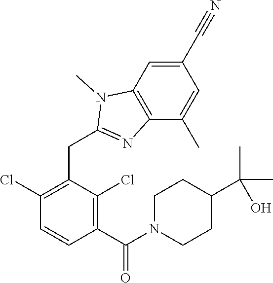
C1(Cl)=C(CC2=NC3=C(C=C(C#N)C=C3C)N2C)C(Cl)=C(C(=O)N2CCC(C(O)(C)C)CC2)C=C1
